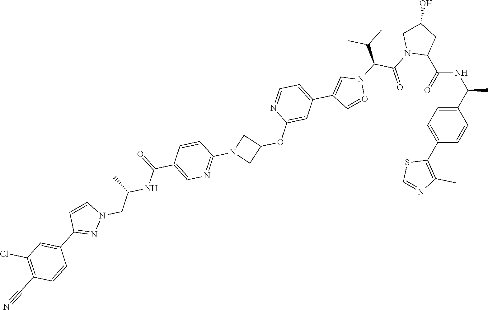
C1(C2=C(C)N=CS2)=CC=C(C(C)NC(=O)C2CC(O)CN2C(C(C(C)C)N2C=C(C3=CC=NC(OC4CN(C5=NC=C(C(NC(C)CN6C=CC(C7=CC(Cl)=C(C#N)C=C7)=N6)=O)C=C5)C4)=C3)C=O2)=O)C=C1
